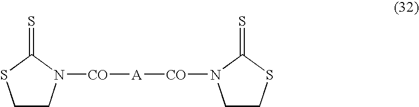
C1CN([CO][A][CO]N2CCSC2=S)C(=S)S1
